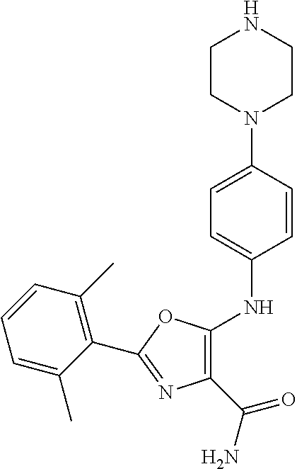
C1=CC(C)=C(C2=NC(C(N)=O)=C(NC3=CC=C(N4CCNCC4)C=C3)O2)C(C)=C1
